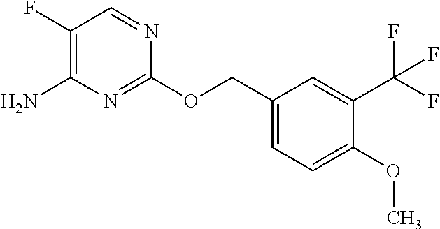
C1(OCC2=CC=C(OC)C(C(F)(F)F)=C2)=NC(N)=C(F)C=N1
